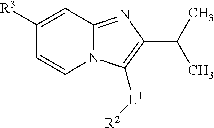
N12C(=NC(C(C)C)=C1[L1][R2])C=C([R3])C=C2
